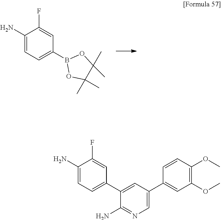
C1(N)=CC=C(B2OC(C)(C)C(C)(C)O2)C=C1F.C1(C2=CC=C(N)C(F)=C2)=CC(C2=CC(OC)=C(OC)C=C2)=CN=C1N
